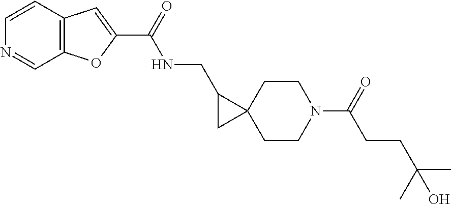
C1CC2(CCN1C(CCC(C)(C)O)=O)C(CNC(C1=CC3=C(O1)C=NC=C3)=O)C2
